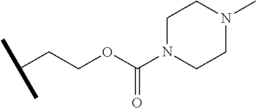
C(CCOC(=O)N1CCN(C)CC1)(C)C
